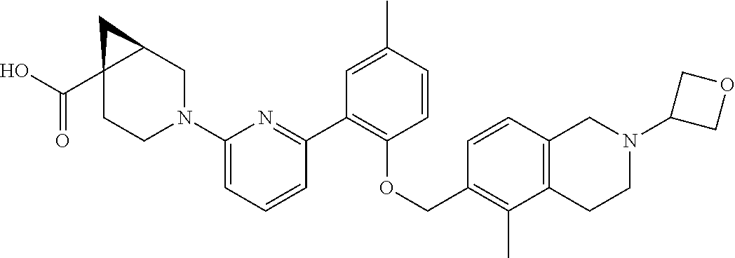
C1CN(C2=CC=CC(C3=C(OCC4=C(C)C5=C(C=C4)CN(C4COC4)CC5)C=CC(C)=C3)=N2)CC2CC12C(O)=O
